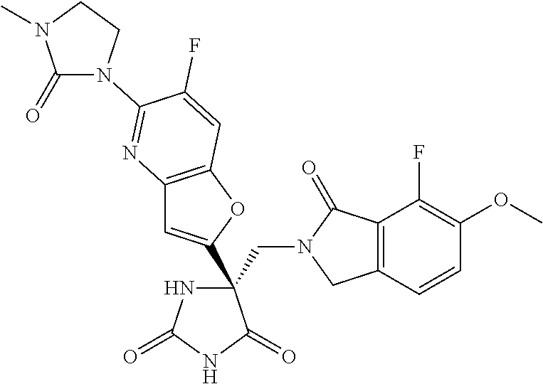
C(C1(C2=CC3=C(O2)C=C(F)C(N2C(=O)N(C)CC2)=N3)NC(=O)NC1=O)N1CC2=C(C1=O)C(F)=C(OC)C=C2
